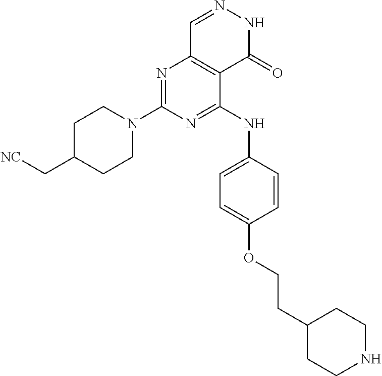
N1=C(NC2=CC=C(OCCC3CCNCC3)C=C2)C2=C(N=C1N1CCC(C[NC])CC1)C=NNC2=O
